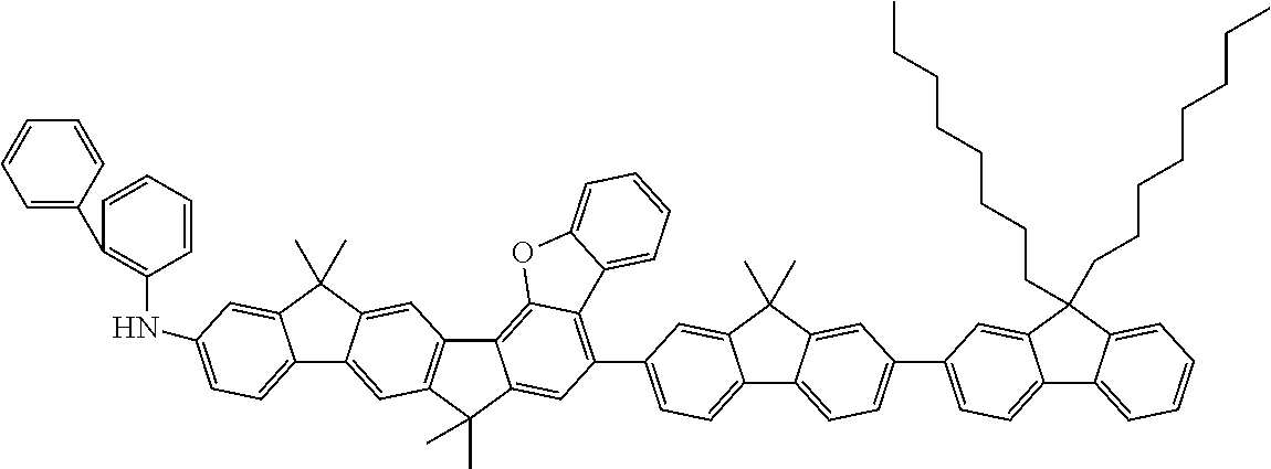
C12=CC=C(NC3=C(C4=CC=CC=C4)C=CC=C3)C=C1C(C)(C)C1=CC3=C(C=C21)C(C)(C)C1=CC(C2=CC=C4C5=CC=C(C6=CC=C7C8=CC=CC=C8C(CCCCCCCC)(CCCCCCCC)C7=C6)C=C5C(C)(C)C4=C2)=C2C(=C31)OC1=CC=CC=C21
